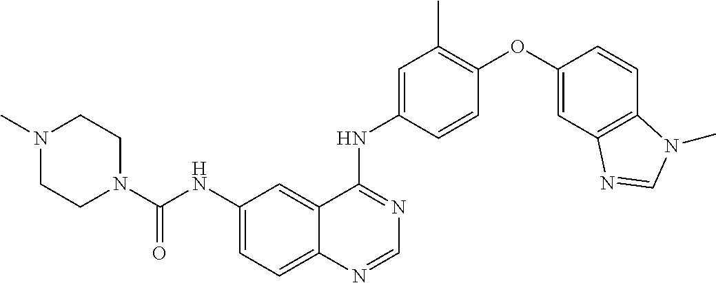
C1(NC(N2CCN(C)CC2)=O)=CC=C2C(=C1)C(NC1=CC(C)=C(OC3=CC4=C(C=C3)N(C)C=N4)C=C1)=NC=N2
